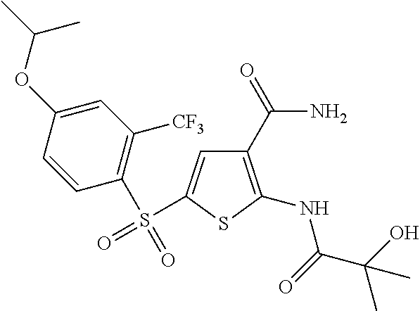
C1(C(N)=O)=C(NC(C(O)(C)C)=O)SC(S(=O)(C2=C([CF3])C=C(OC(C)C)C=C2)=O)=C1
